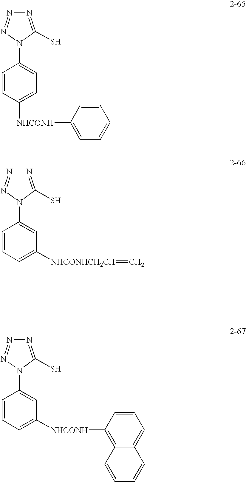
N1=C(S)N(C2=CC([NHCONHCH2CH]=C)=CC=C2)N=N1.N1=C(S)N(C2=CC([NHCONH]C3=C4C(=CC=C3)C=CC=C4)=CC=C2)N=N1.N1=C(S)N(C2=CC=C([NHCONH]C3=CC=CC=C3)C=C2)N=N1
